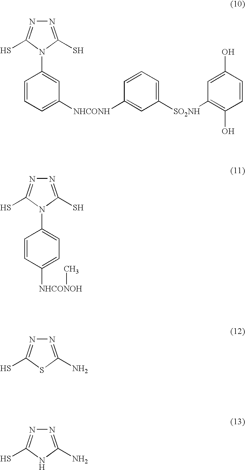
N1=C(S)N(C2=CC([NHCONH]C3=CC([SO2NH]C4=C(O)C=CC(O)=C4)=CC=C3)=CC=C2)C(S)=N1.N1=C(S)N(C2=CC=C([NHCONOH]C)C=C2)C(S)=N1.N1=C(N)SC(S)=N1.N1=C(N)NC(S)=N1
